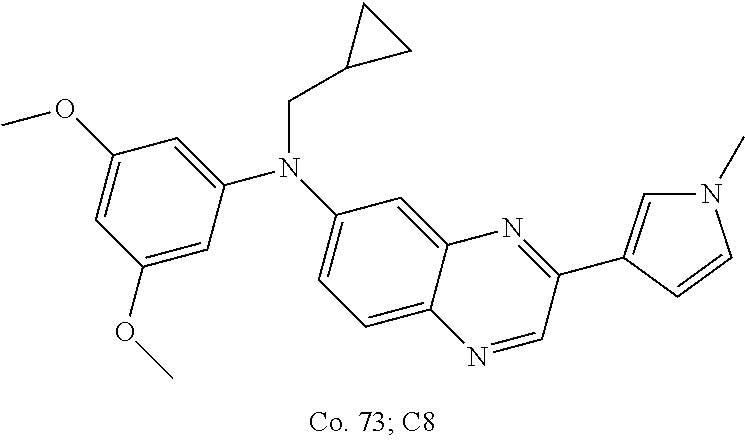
C1(OC)=CC(OC)=CC(N(C2=CC=C3C(=C2)N=C(C2=CN(C)C=C2)C=N3)CC2CC2)=C1
